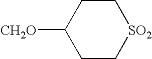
C1CC([CH2O])CC[SO2]1
